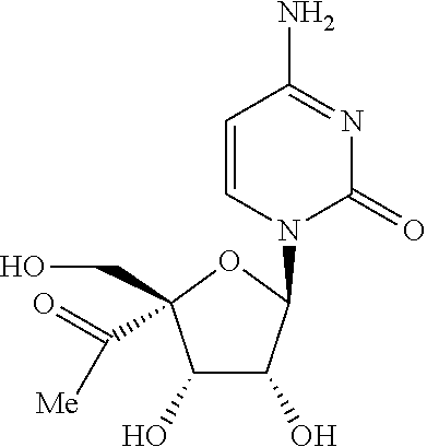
C1=CN(C2C(O)C(O)C(CO)(C(=O)[Me])O2)C(=O)N=C1N
